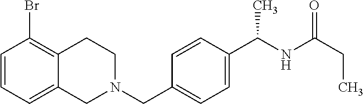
C1=CC=C2C(=C1Br)CCN(CC1=CC=C(C(NC(=O)CC)C)C=C1)C2
